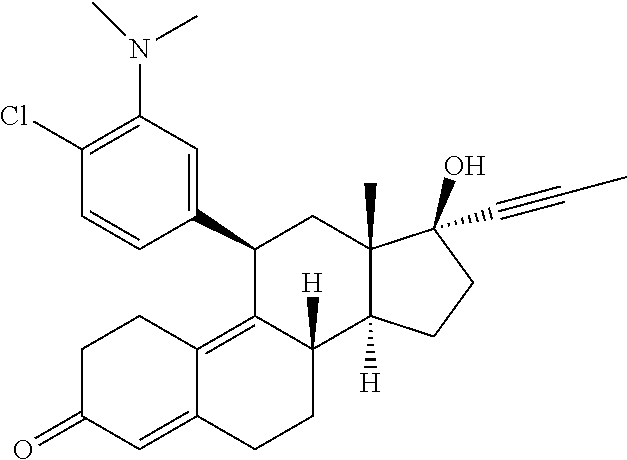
C1(Cl)=C(N(C)C)C=C(C2C3=C4C(=CC(=O)CC4)CCC3([H])C3([H])C(C)(C2)C(O)(C#CC)CC3)C=C1
